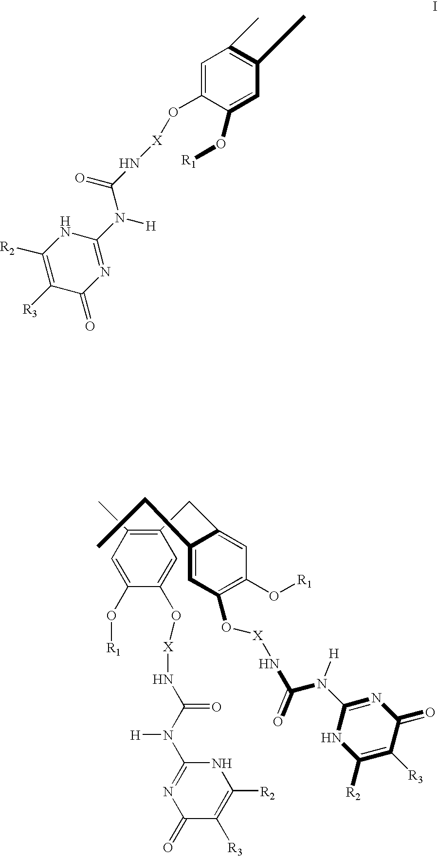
C1(CC2=CC(O[R1])=C(O[X]NC(N(C3=NC(=O)C([R3])=C([R2])N3)[H])=O)C=C2CC)=C(C)C=C(O[R1])C(O[X]NC(N(C2=NC(=O)C([R3])=C([R2])N2)[H])=O)=C1.CC1=C(C)C=C(O[R1])C(O[X]NC(N([H])C2=NC(=O)C([R3])=C([R2])N2)=O)=C1
